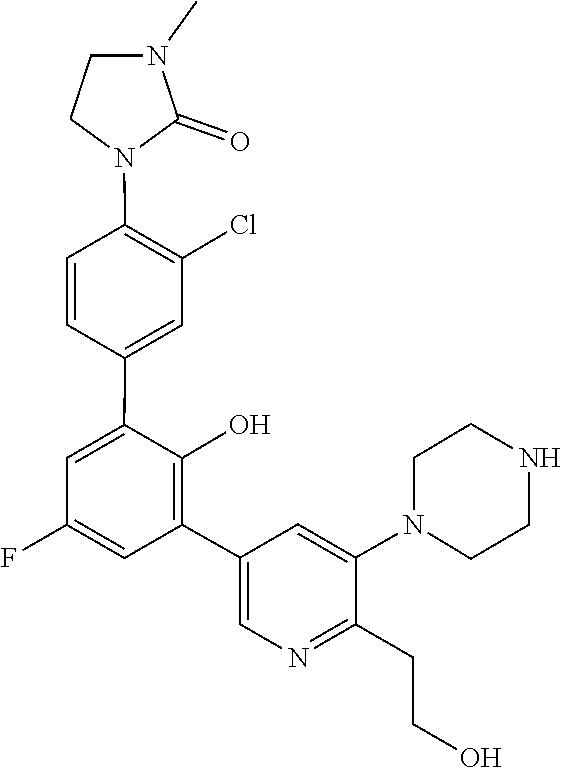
N1(C2=CC(C3=C(O)C(C4=CC(Cl)=C(N5CCN(C)C5=O)C=C4)=CC(F)=C3)=CN=C2CCO)CCNCC1
